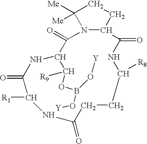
N12C(CCC1([Me])[Me])C(=O)NC([R8])CCC(=O)NC([R1])C(=O)NC(C(OB(O[Y])O[Y])[R9])C2=O
